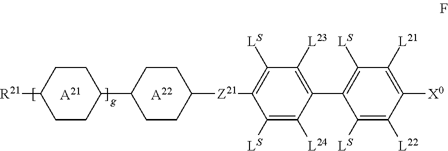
[R21]C1CCC(C2CCC([Z21]C3=C([LS])C([L23])=C(C4=C([LS])C([L21])=C([X0])C([L22])=C4[LS])C([L24])=C3[LS])CC2)CC1.[A21].[A22]
